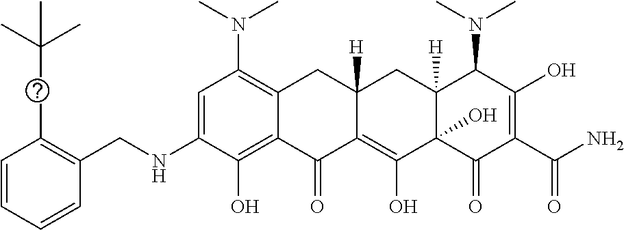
C1=C(NCC2=C(SC(C)(C)C)C=CC=C2)C(O)=C2C(=C1N(C)C)CC1([H])C(=C(O)C3(O)C([H])(C1)C(N(C)C)C(O)=C(C(N)=O)C3=O)C2=O
